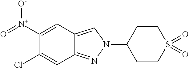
C12=CN(C3CCS(=O)(=O)CC3)N=C1C=C(Cl)C([N+](=O)[O-])=C2
